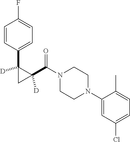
C1=CC(C2([D])C(C(=O)N3CCN(C4=CC(Cl)=CC=C4C)CC3)([D])C2)=CC=C1F
